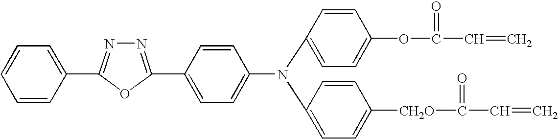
C1=CC(C2=NN=C(C3=CC=C(N(C4=CC=C(OC(C=C)=O)C=C4)C4=CC=C([CH2O]C(C=C)=O)C=C4)C=C3)O2)=CC=C1
